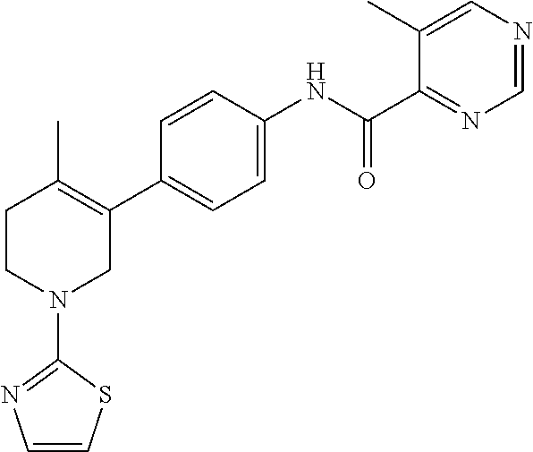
C1=CC(NC(C2=NC=NC=C2C)=O)=CC=C1C1=C(C)CCN(C2=NC=CS2)C1
